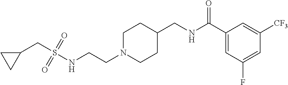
S(NCCN1CCC(CNC(C2=CC(F)=CC([CF3])=C2)=O)CC1)(=O)(=O)CC1CC1
